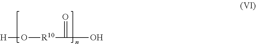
[H]O[R10]C(=O)O
